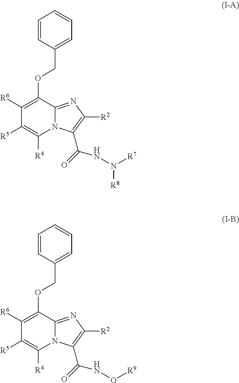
N12C(=NC([R2])=C1C(NN([R7])[R8])=O)C(OCC1=CC=CC=C1)=C([R6])C([R5])=C2[R4].N12C(=NC([R2])=C1C(NO[R9])=O)C(OCC1=CC=CC=C1)=C([R6])C([R5])=C2[R4]
